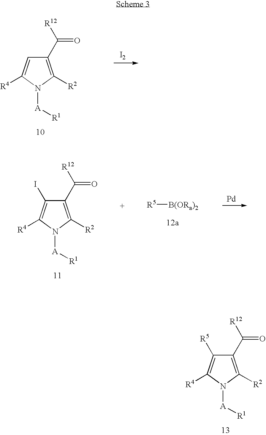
C1(C([R12])=O)=C([R2])N([A][R1])C([R4])=C1[R5].C1(C([R12])=O)=C([R2])N([A][R1])C([R4])=C1.[I2].C1(C([R12])=O)=C([R2])N([A][R1])C([R4])=C1I.[R5][B(ORa)2].[Pd]
